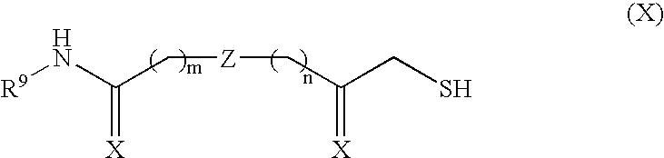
[R9]NC(C[Z]CC(CS)=[X])=[X]
